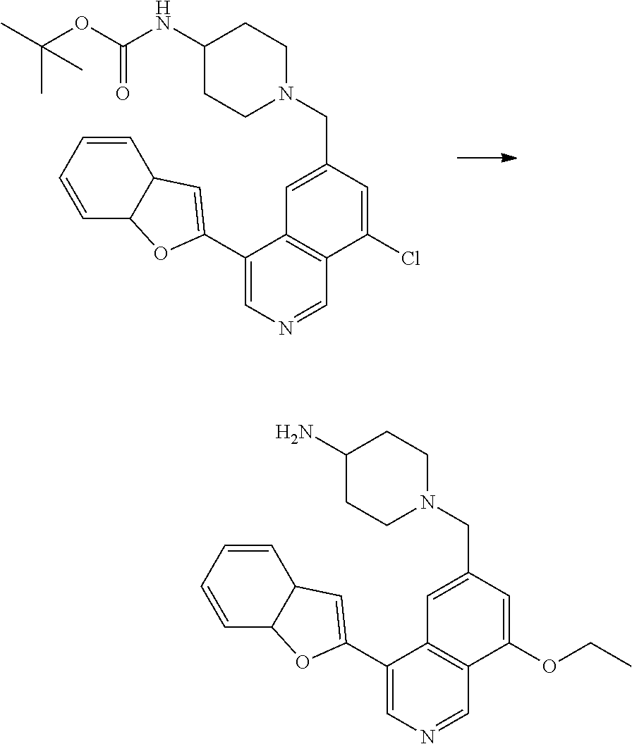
C1(C2=CC3C(C=CC=C3)O2)=CN=CC2=C1C=C(CN1CCC(NC(OC(C)(C)C)=O)CC1)C=C2Cl.C1(C2=CC3C(C=CC=C3)O2)=CN=CC2=C1C=C(CN1CCC(N)CC1)C=C2OCC
